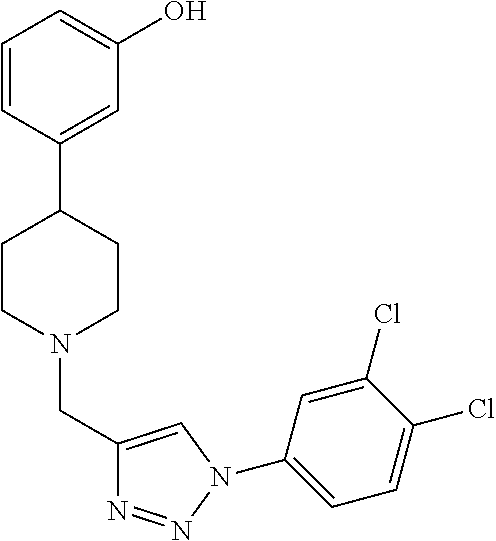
C1=CC(C2CCN(CC3=CN(C4=CC=C(Cl)C(Cl)=C4)N=N3)CC2)=CC(O)=C1
